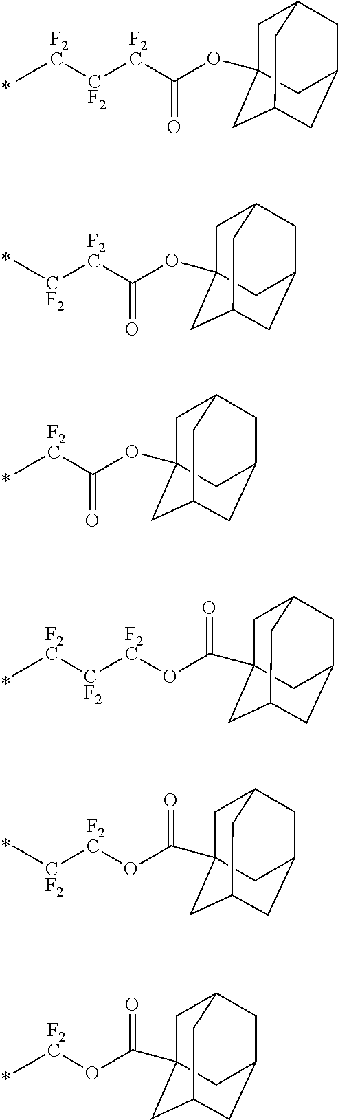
C1C2(OC([F2C][CF2][F2C]C)=O)CC3CC(CC1C3)C2.C1C2(OC([F2C][CF2]C)=O)CC3CC(CC1C3)C2.C1C2(C(O[F2C][CF2][F2C]C)=O)CC3CC(CC1C3)C2.C1C2(C(O[F2C][CF2]C)=O)CC3CC(CC1C3)C2.C1C2(C(O[F2C]C)=O)CC3CC(CC1C3)C2.C1C2(OC([F2C]C)=O)CC3CC(CC1C3)C2
